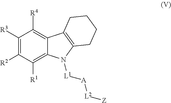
C1([R3])=C([R2])C([R1])=C2C(=C1[R4])C1=C(N2[L1][A][L2][Z])CCCC1
